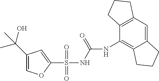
C1(S(NC(=O)NC2=C3C(=CC4=C2CCC4)CCC3)(=O)=O)=CC(C(O)(C)C)=CO1
